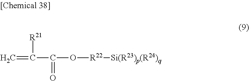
C=C([R21])C(=O)O[R22][Si(R23)p(R24)q]
